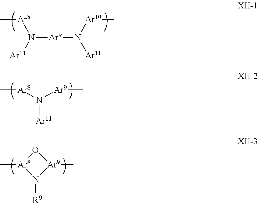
C[Ar8]N([Ar11])[Ar9]N([Ar11])[Ar10]C.C[Ar8]N([Ar9]C)[Ar11].[Ar9]1(C)O[Ar8](C)N1[R9]
